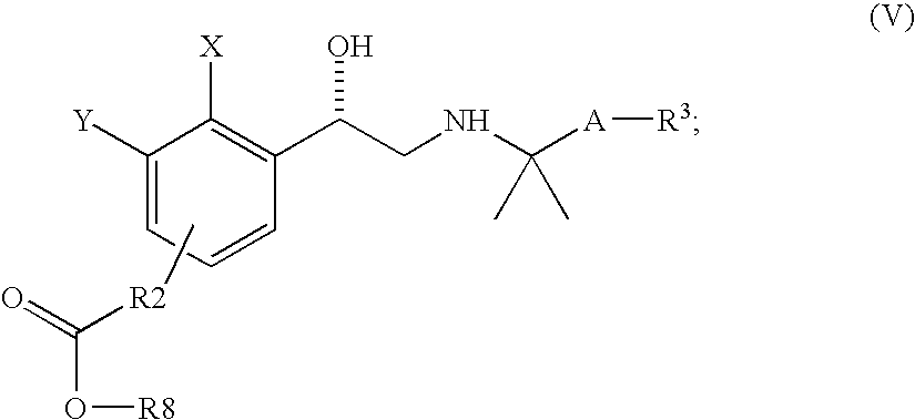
C1=CC=C([Y])C([X])=C1C(CNC([A][R3])(C)C)O.C[R2]C(=O)O[R8]
